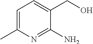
C1=C(C)N=C(N)C(CO)=C1
